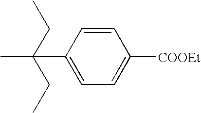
C1(C(C)(CC)CC)=CC=C([COOEt])C=C1
